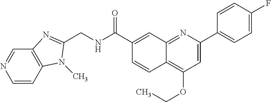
C1(C(NCC2=NC3=C(N2C)C=CN=C3)=O)=CC2=NC(C3=CC=C(F)C=C3)=CC(OCC)=C2C=C1
